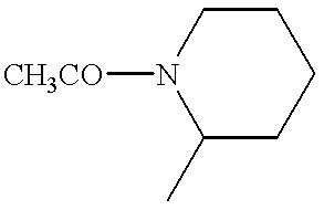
C1N([CH3CO])C(C)CCC1
